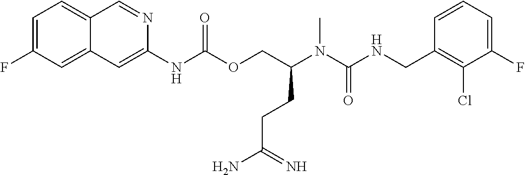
C1=CC(CNC(N(C(COC(NC2=CC3=CC(F)=CC=C3C=N2)=O)CCC(N)=N)C)=O)=C(Cl)C(F)=C1
